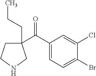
C1(C(C2=CC=C(Br)C(Cl)=C2)=O)(CCC)CCNC1
